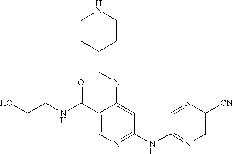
C1(C(=O)NCCO)=CN=C(NC2=NC=C([CN])N=C2)C=C1NCC1CCNCC1
